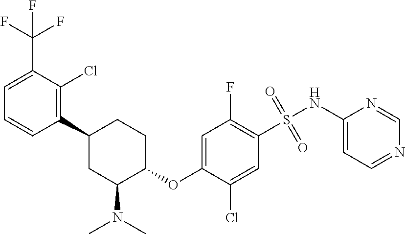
C(C1=CC=CC(C2CC(N(C)C)C(OC3=CC(F)=C(S(=O)(=O)NC4=CC=NC=N4)C=C3Cl)CC2)=C1Cl)(F)(F)F
